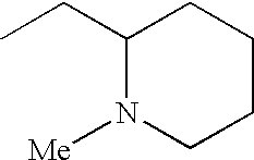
C1(CC)N([Me])CCCC1
